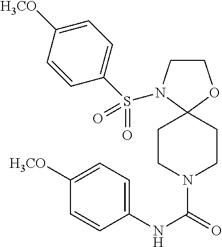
C1CN(S(C2=CC=C([H3CO])C=C2)(=O)=O)C2(O1)CCN(C(NC1=CC=C([H3CO])C=C1)=O)CC2
